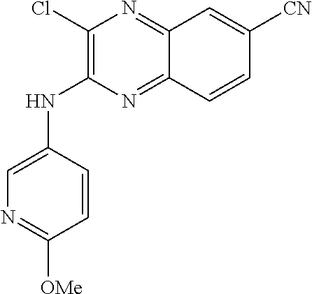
C1(Cl)=C(NC2=CN=C([OMe])C=C2)N=C2C(=N1)C=C([CN])C=C2
